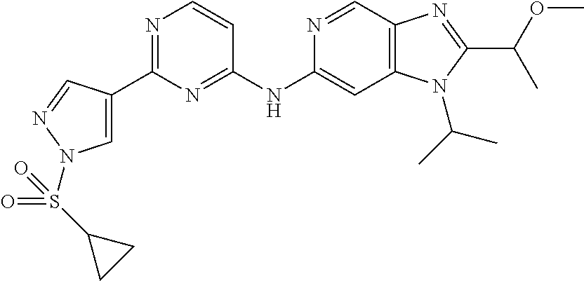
C1(C2=CN(S(C3CC3)(=O)=O)N=C2)=NC=CC(NC2=CC3=C(C=N2)N=C(C(C)OC)N3C(C)C)=N1
